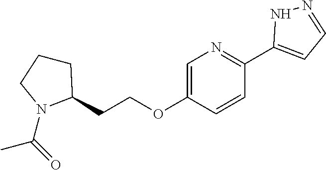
N1=C(C2=CC=NN2)C=CC(OCCC2CCCN2C(=O)C)=C1
